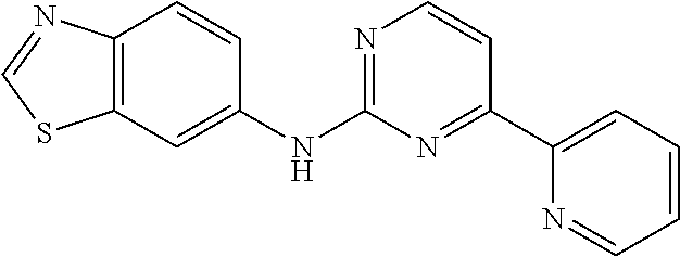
C1(NC2=NC=CC(C3=CC=CC=N3)=N2)=CC2=C(C=C1)N=CS2
